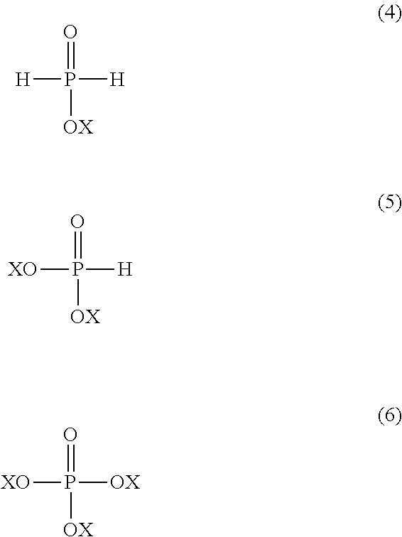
[H]P(=O)([H])[OX].[XO]P(=O)([H])[OX].[XO]P(=O)([OX])[OX]
